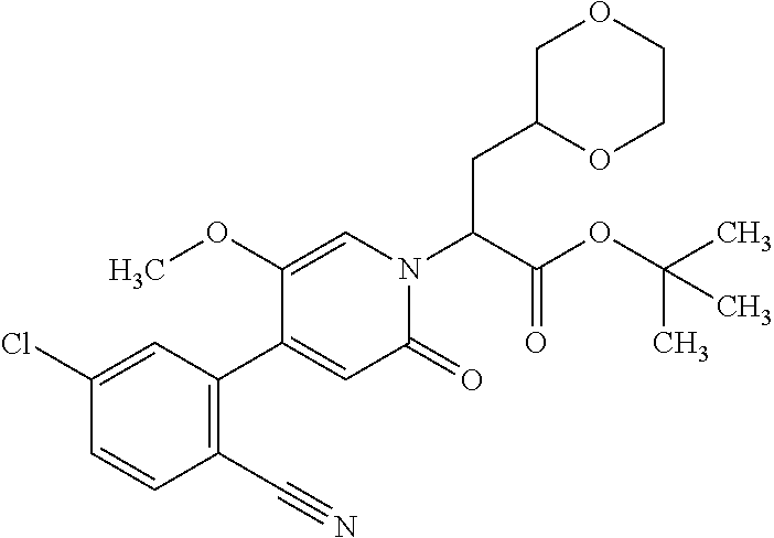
C(C(N1C=C(OC)C(C2=C(C#N)C=CC(Cl)=C2)=CC1=O)C(OC(C)(C)C)=O)C1OCCOC1
